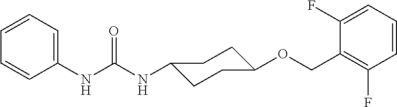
C1(NC(NC2CCC(OCC3=C(F)C=CC=C3F)CC2)=O)=CC=CC=C1
